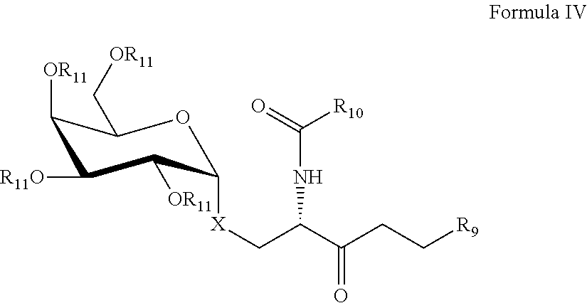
O1C([X]CC(NC([R10])=O)C(CC[R9])=O)C([OR11])C([R11O])C([OR11])C1C[OR11]
